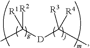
CC([D]C(C)([R3])[R4])([R2])[R1]
